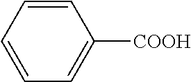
C1=CC=CC=C1[COOH]
